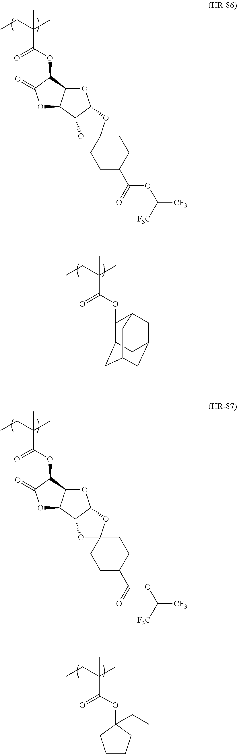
CCC(C)(C(OC1C(=O)OC2C1OC1C2OC2(O1)CCC(C(=O)OC([CF3])[F3C])CC2)=O)C.CCC(C)(C(OC1(C)C2CC3CC(CC1C3)C2)=O)C.CCC(C)(C(OC1C(=O)OC2C1OC1C2OC2(O1)CCC(C(=O)OC([CF3])[F3C])CC2)=O)C.CCC(C)(C(OC1(CC)CCCC1)=O)C
